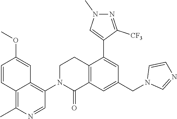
C12=C(C=C(CN3C=NC=C3)C=C1C1=CN(C)N=C1[CF3])C(=O)N(C1=C3C(=C(C)N=C1)C=CC(OC)=C3)CC2
